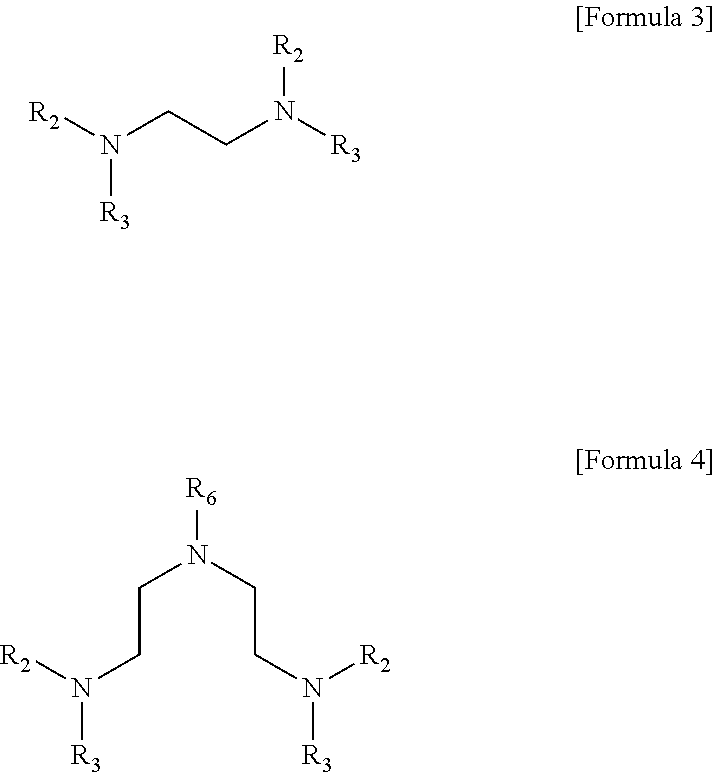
[R2]N(CCN([R3])[R2])[R3].[R6]N(CCN([R3])[R2])CCN([R3])[R2]
